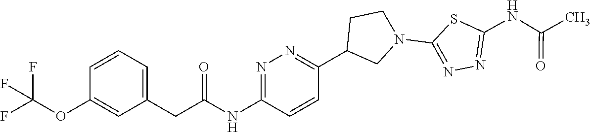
C1=CC=C(CC(NC2=NN=C(C3CN(C4=NN=C(NC(C)=O)S4)CC3)C=C2)=O)C=C1OC(F)(F)F
